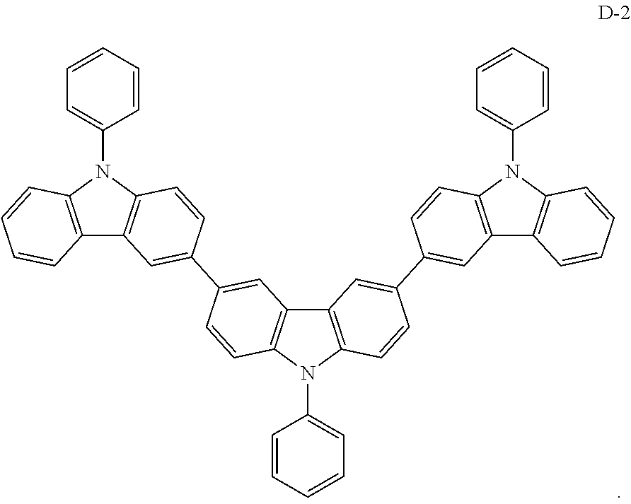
C12=C(N(C3=CC=CC=C3)C3=C1C=C(C1=CC4=C(C=C1)N(C1=CC=CC=C1)C1=C4C=CC=C1)C=C3)C=CC(C1=CC3=C(C=C1)N(C1=CC=CC=C1)C1=C3C=CC=C1)=C2
